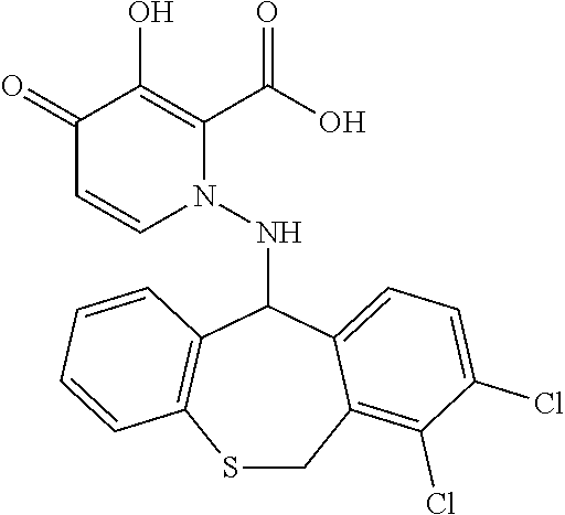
C1(=O)C=CN(NC2C3=C(SCC4=C(Cl)C(Cl)=CC=C24)C=CC=C3)C(C(O)=O)=C1O
